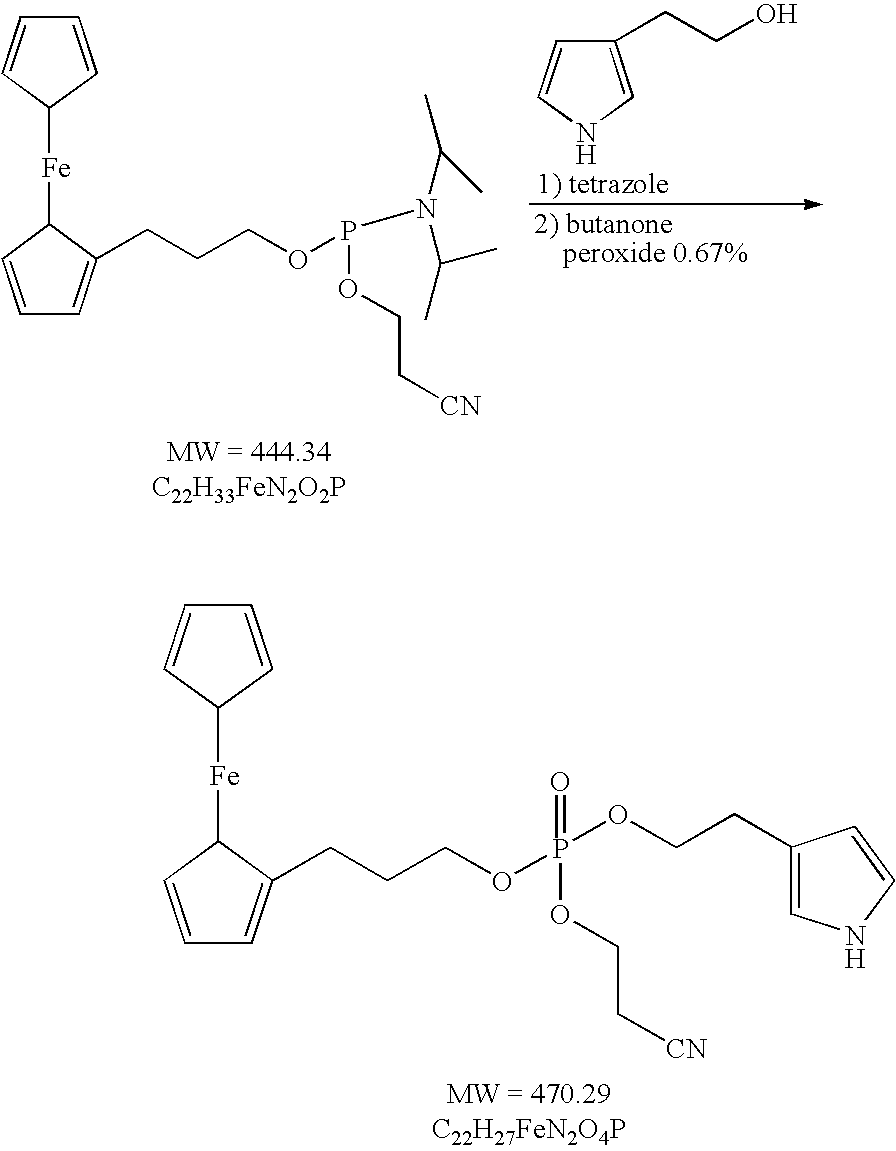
C1=CC([Fe]C2C(CCCOP(OCC[CN])(=O)OCCC3=CNC=C3)=CC=C2)C=C1.C1(CCO)=CNC=C1.C1=CC([Fe]C2C(CCCOP(OCC[CN])N(C(C)C)C(C)C)=CC=C2)C=C1
